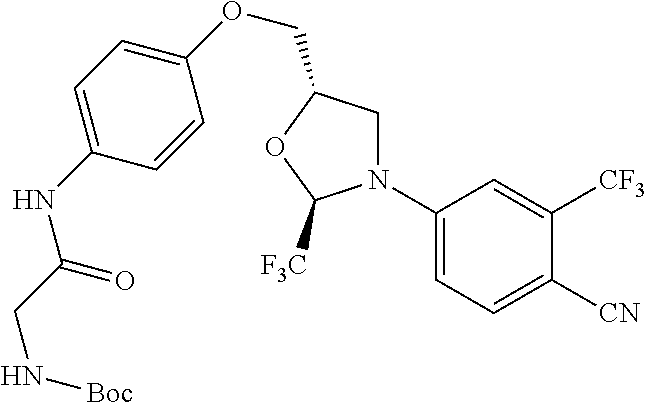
C1(OCC2CN(C3=CC=C([CN])C([CF3])=C3)C([F3C])O2)=CC=C(NC(=O)CN[Boc])C=C1
